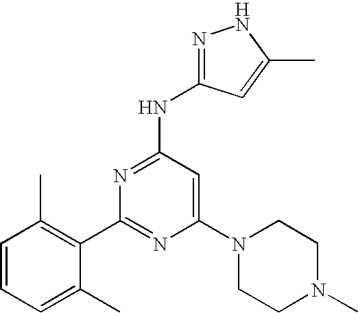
N(C1=NC(C2=C(C)C=CC=C2C)=NC(N2CCN(C)CC2)=C1)C1=NNC(C)=C1
